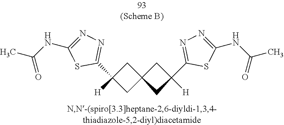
C1C(C2=NN=C(NC(=O)C)S2)([H])CC12CC(C1=NN=C(NC(=O)C)S1)([H])C2
